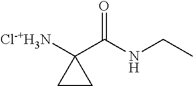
[Cl-+H3N]C1(C(NCC)=O)CC1
